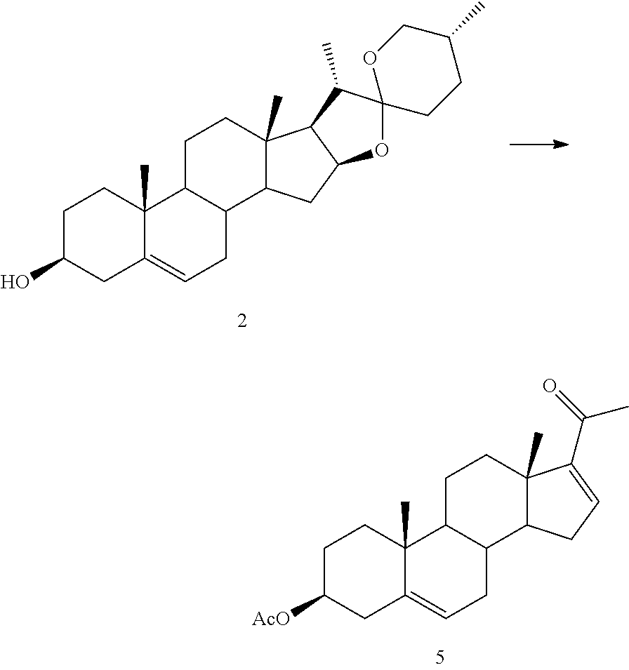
C1C(O)CC2=CCC3C(C2(C)C1)CCC1(C)C3CC2C1C(C)C1(O2)CCC(C)CO1.C1C([AcO])CC2=CCC3C(C2(C)C1)CCC1(C)C3CC=C1C(=O)C
